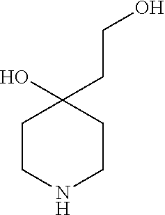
C1CNCCC1(CCO)O
